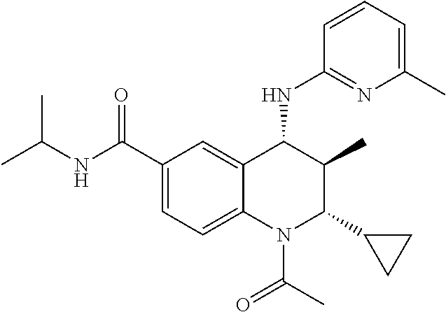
C1(C(=O)NC(C)C)=CC=C2C(=C1)C(NC1=NC(C)=CC=C1)C(C)C(C1CC1)N2C(C)=O
